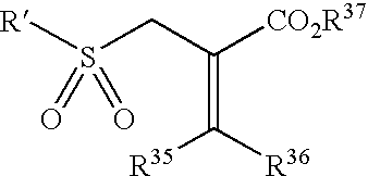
S(CC([CO2R37])=C([R36])[R35])([R])(=O)=O
